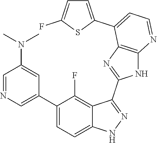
C1=NC=C(C2=CC=C3C(=C2F)C(C2=NC4=C(N2)N=CC=C4C2=CC=C(F)S2)=NN3)C=C1N(C)C
